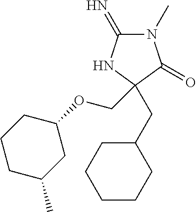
C1(=N)N(C)C(=O)C(CC2CCCCC2)(COC2CCCC(C)C2)N1
